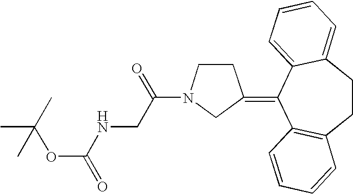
C1(=C2C3=C(CCC4=CC=CC=C24)C=CC=C3)CCN(C(CNC(OC(C)(C)C)=O)=O)C1
